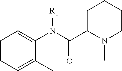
C1=CC=C(C)C(N(C(=O)C2N(C)CCCC2)[R1])=C1C
